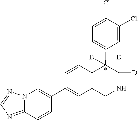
C1(Cl)=CC=C(C2([D])C([D])([D])NCC3=C2C=CC(C2=CN4C(=NC=N4)C=C2)=C3)C=C1Cl
